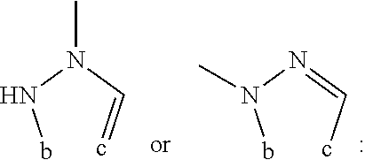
bNN(C=c)C.bN(N=Cc)C
